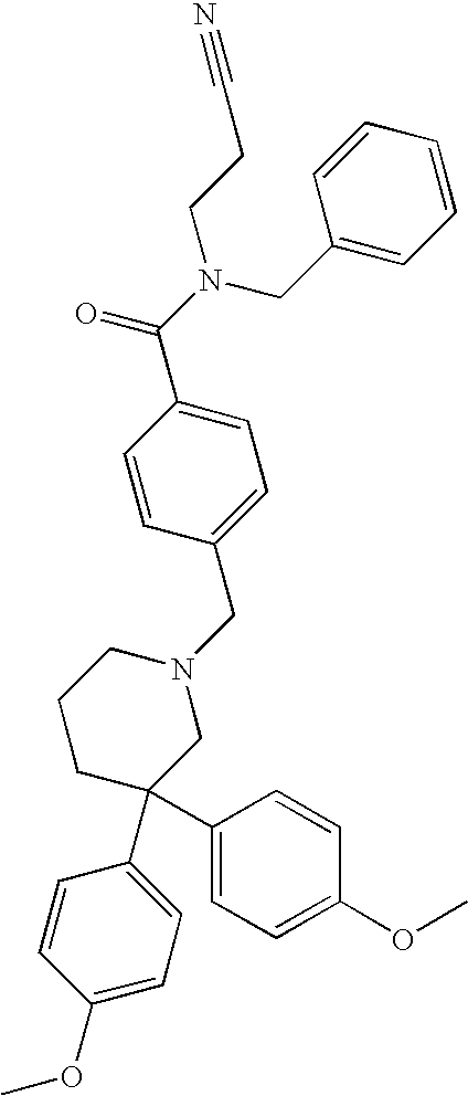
C1=C(C(N(CC2=CC=CC=C2)CCC#N)=O)C=CC(CN2CCCC(C3=CC=C(OC)C=C3)(C3=CC=C(OC)C=C3)C2)=C1
